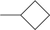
CC1CCC1
